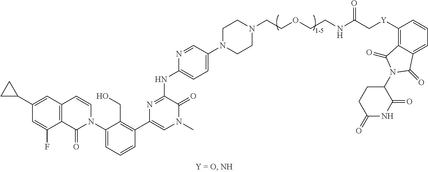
C12=C(C=C(C3CC3)C=C1F)C=CN(C1=CC=CC(C3=CN(C)C(=O)C(NC4=CC=C(N5CCN(CCOCCNC(C[Y]C6=C7C(=CC=C6)C(=O)N(C6CCC(=O)NC6=O)C7=O)=O)CC5)C=N4)=N3)=C1CO)C2=O
